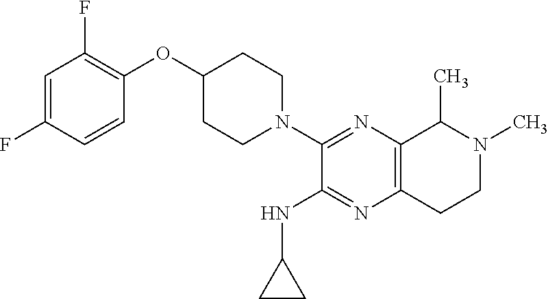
C1=C(F)C=CC(OC2CCN(C3=NC4=C(N=C3NC3CC3)CCN(C)C4C)CC2)=C1F
